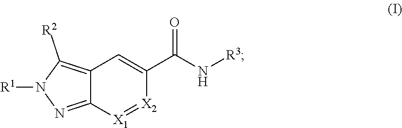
C12=NN([R1])C([R2])=C1C=C(C(N[R3])=O)[X2]=[X1]2
